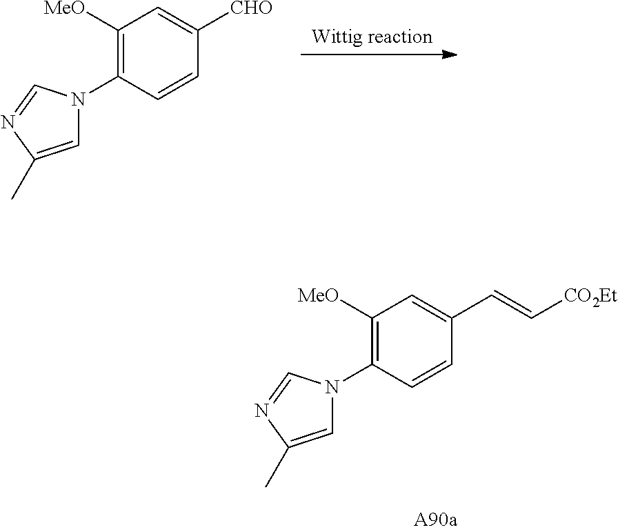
C1([MeO])=C(N2C=C(C)N=C2)C=CC(C=C[CO2Et])=C1.C1([MeO])=C(N2C=C(C)N=C2)C=CC([CHO])=C1
